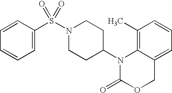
C1(C)=C2C(=CC=C1)COC(=O)N2C1CCN(S(=O)(=O)C2=CC=CC=C2)CC1
